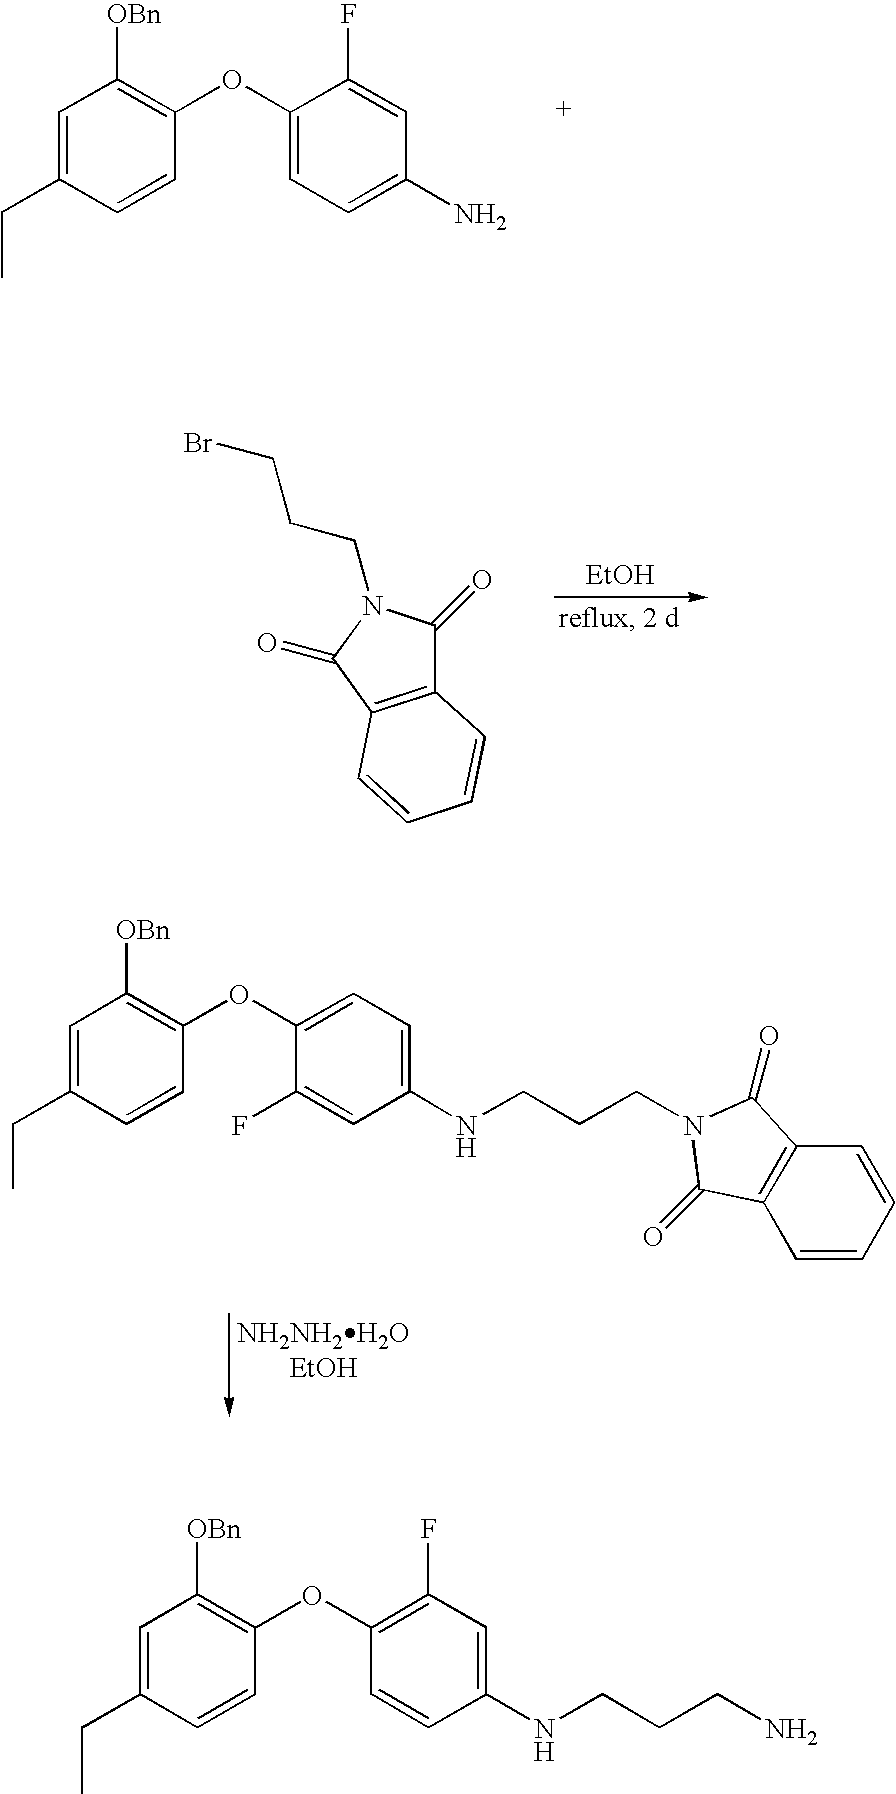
C1=C(CC)C=CC(OC2=CC=C(N)C=C2F)=C1[OBn].[EtOH].C12=C(C(=O)N(CCCBr)C1=O)C=CC=C2.C1=C(CC)C=CC(OC2=CC=C(NCCCN3C(=O)C4=C(C=CC=C4)C3=O)C=C2F)=C1[OBn].C1=C(CC)C=CC(OC2=C(F)C=C(NCCCN)C=C2)=C1[OBn]
